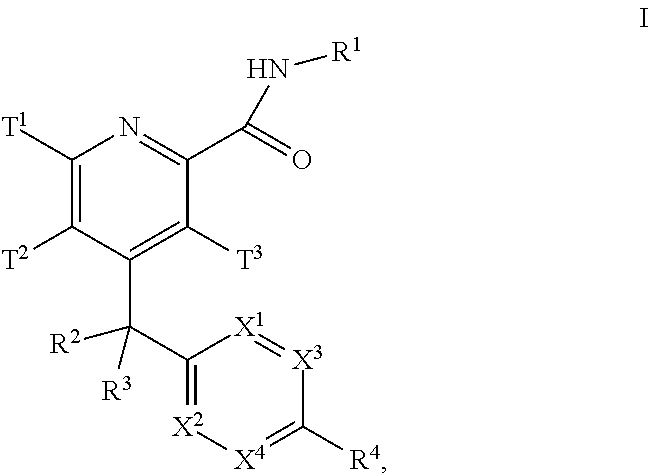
C1([T1])=C([T2])C(C(C2=[X2][X4]=C([R4])[X3]=[X1]2)([R2])[R3])=C([T3])C(C(=O)N[R1])=N1
